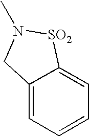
C12=CC=CC=C1[SO2]N(C)C2
